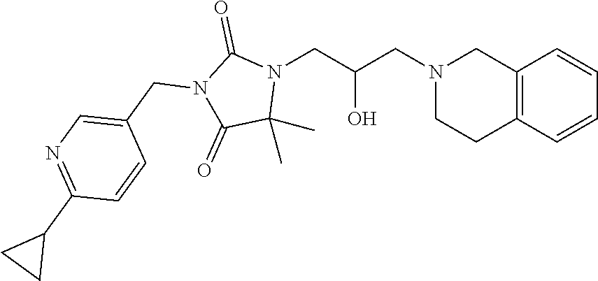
C12=C(C=CC=C1)CCN(CC(CN1C(=O)N(CC3=CN=C(C4CC4)C=C3)C(=O)C1(C)C)O)C2
